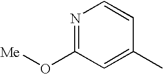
N1=C(O[Me])C=C(C)C=C1
